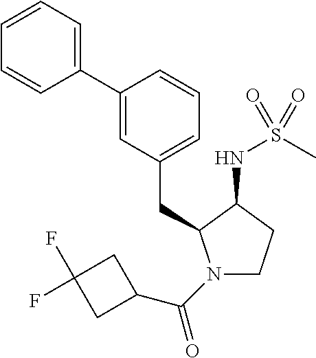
N1(C(=O)C2CC(F)(F)C2)CCC(NS(=O)(=O)C)C1CC1=CC=CC(C2=CC=CC=C2)=C1
